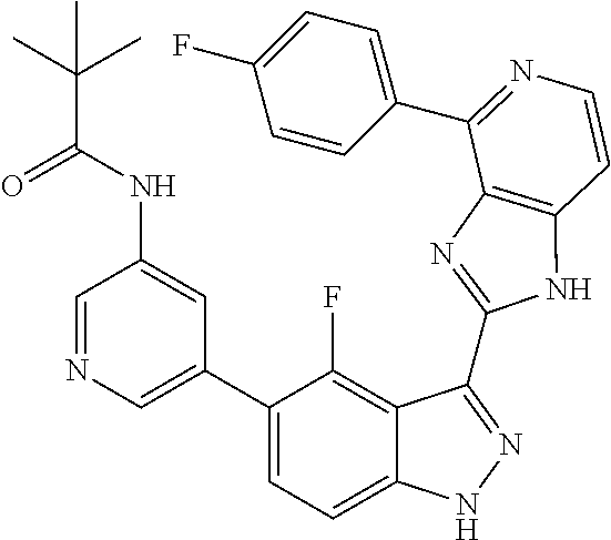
C1=C(C2=CC=C3C(=C2F)C(C2=NC4=C(N2)C=CN=C4C2=CC=C(F)C=C2)=NN3)C=C(NC(C(C)(C)C)=O)C=N1
